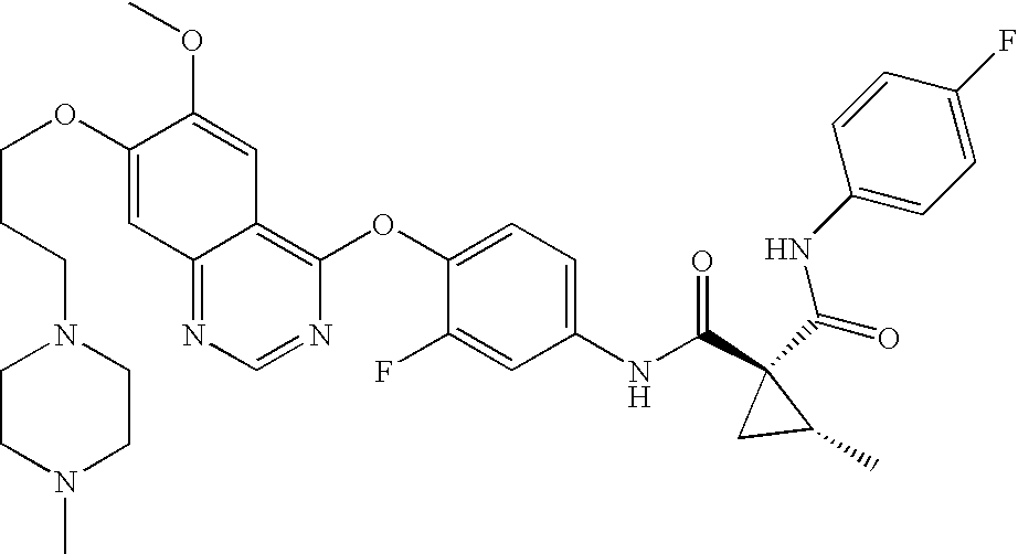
O(C1=CC2=NC=NC(OC3=CC=C(NC(C4(C(=O)NC5=CC=C(F)C=C5)CC4C)=O)C=C3F)=C2C=C1OC)CCCN1CCN(C)CC1
